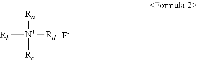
[Rb][N+]([Rd])([Ra])[Rc].[F-]
